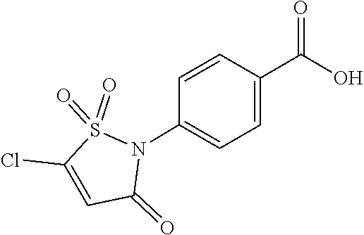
S1(=O)(=O)C(Cl)=CC(=O)N1C1=CC=C(C(=O)O)C=C1
